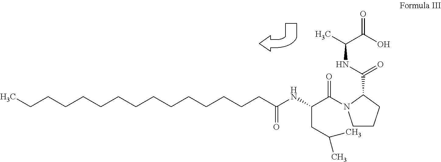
CCCCCCCCCCCCCCCC(NC(CC(C)C)C(N1CCCC1C(=O)NC(C(=O)O)C)=O)=O
